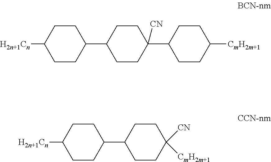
[H2n+1Cn]C1CCC(C2CCC(C3CCC([CmH2m+1])CC3)([CN])CC2)CC1.[H2n+1Cn]C1CCC(C2CCC([CN])([CmH2m+1])CC2)CC1
